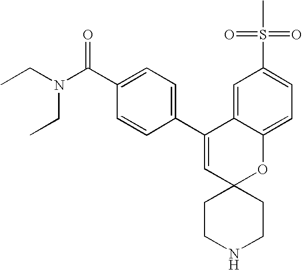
CCN(C(C1=CC=C(C2=CC3(OC4=CC=C(S(=O)(=O)C)C=C24)CCNCC3)C=C1)=O)CC
